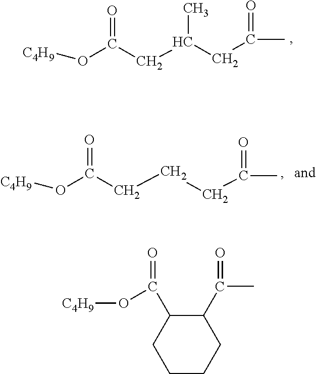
[C4H9]OC(CC(CC(C)=O)C)=O.[C4H9]OC(CCCC(C)=O)=O.C1(C(C)=O)C(C(O[C4H9])=O)CCCC1
